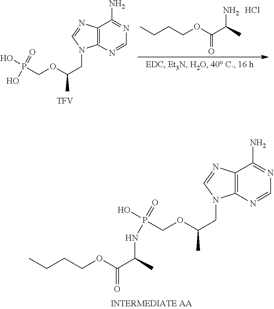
Cl.C(CCC)OC(C(C)N)=O.C12=C(N=CN=C1N)N(CC(C)OCP(O)(=O)O)C=N2.[TFV].C12=C(N=CN=C1N)N(CC(C)OCP(O)(=O)NC(C(OCCCC)=O)C)C=N2
